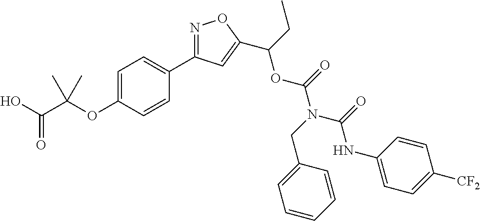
C1=C(OC(C(O)=O)(C)C)C=CC(C2=NOC(C(CC)OC(N(CC3=CC=CC=C3)C(=O)NC3=CC=C([CF2])C=C3)=O)=C2)=C1
